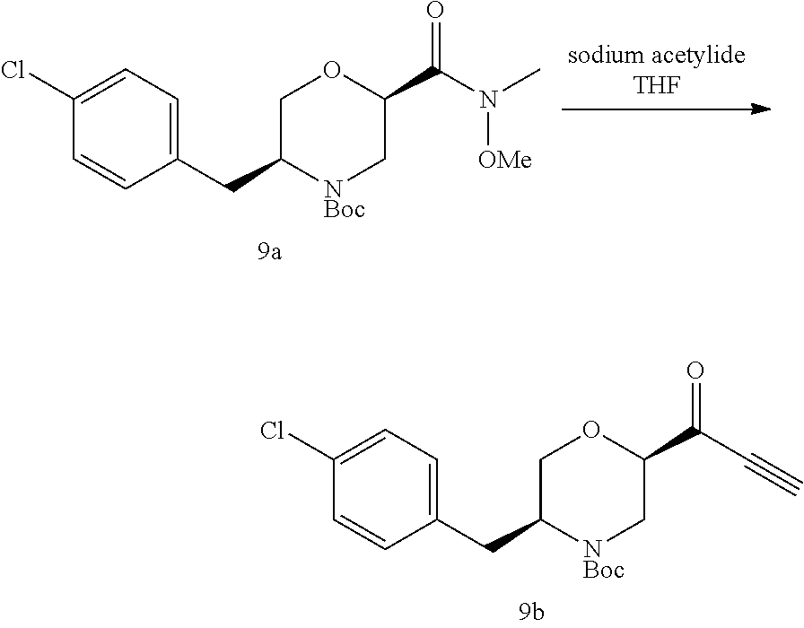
C1(Cl)=CC=C(CC2[NBoc]CC(C(C#C)=O)OC2)C=C1.C1(Cl)=CC=C(CC2[NBoc]CC(C(N(C)[OMe])=O)OC2)C=C1
